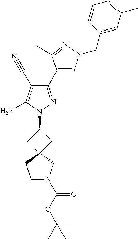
C1(C2=CN(CC3=CC(C)=CC=C3)N=C2C)=NN(C2CC3(C2)CN(C(OC(C)(C)C)=O)CC3)C(N)=C1C#N
